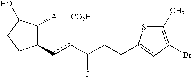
C1(cc-c(CCC2=CC(Br)=C(C)S2)[J])C([A][CO2H])C(O)CC1
